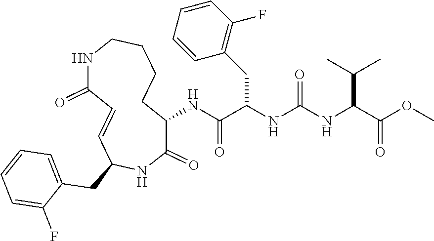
COC(C(NC(NC(C(NC1C(=O)NC(CC2=CC=CC=C2F)C=CC(=O)NCCCC1)=O)CC1=C(F)C=CC=C1)=O)C(C)C)=O
